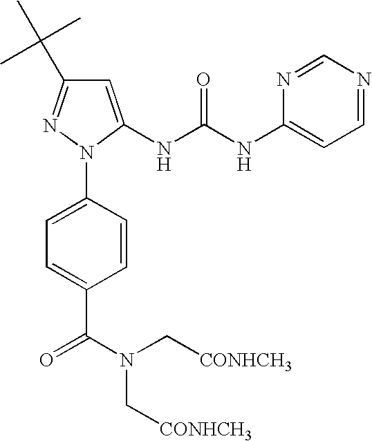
C1=C(NC(NC2=CC=NC=N2)=O)N(C2=CC=C(C(N(C[CONHCH3])C[CONHCH3])=O)C=C2)N=C1C(C)(C)C
